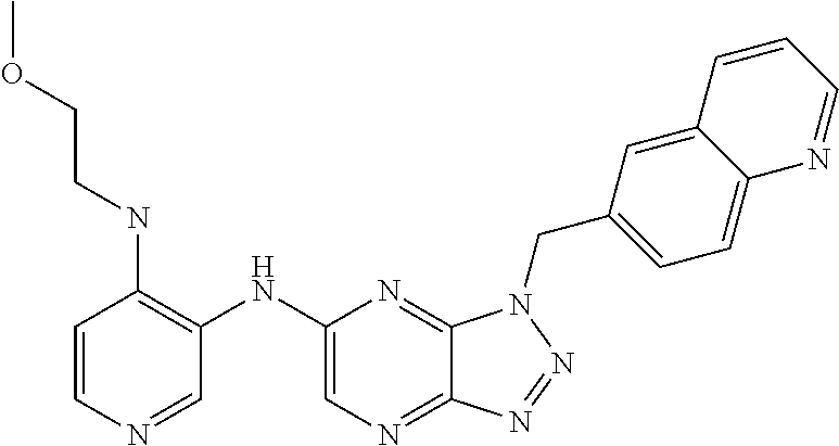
C1(NC2=C(NCCOC)C=CN=C2)=CN=C2C(=N1)N(CC1=CC=C3C(=C1)C=CC=N3)N=N2
